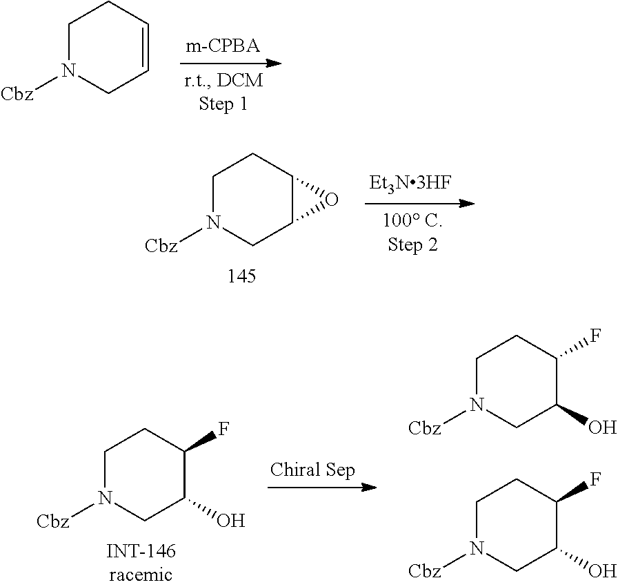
C1N([Cbz])CC=CC1.C1N([Cbz])CC2C(C1)O2.C1N([Cbz])CC(O)C(F)C1.C1N([Cbz])CC(O)C(F)C1.C1N([Cbz])CC(O)C(F)C1
